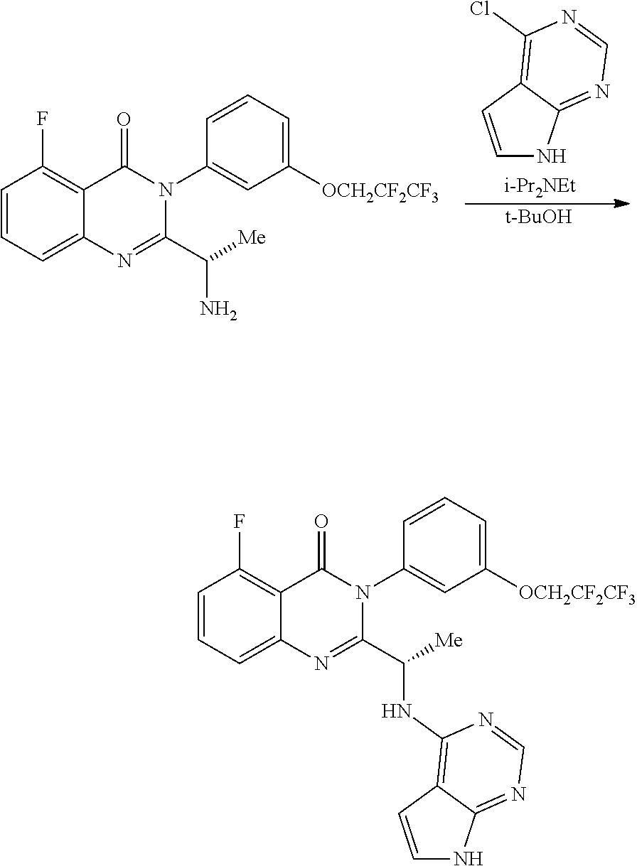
C1=CC2=C(Cl)N=CN=C2N1.[i-Pr2NEt].[t-BuOH].C1=CC=C2C(=C1F)C(=O)N(C1=CC([OCH2CF2CF3])=CC=C1)C(C([Me])N)=N2.C1=CC=C2C(=C1F)C(=O)N(C1=CC([OCH2CF2CF3])=CC=C1)C(C([Me])NC1=C3C(=NC=N1)NC=C3)=N2
